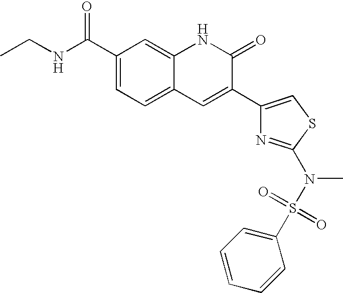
CCNC(C1=CC=C2C(=C1)NC(=O)C(C1=CSC(N(S(=O)(=O)C3=CC=CC=C3)C)=N1)=C2)=O
